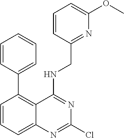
C1=CC=C2C(=C1C1=CC=CC=C1)C(NCC1=NC(OC)=CC=C1)=NC(Cl)=N2
